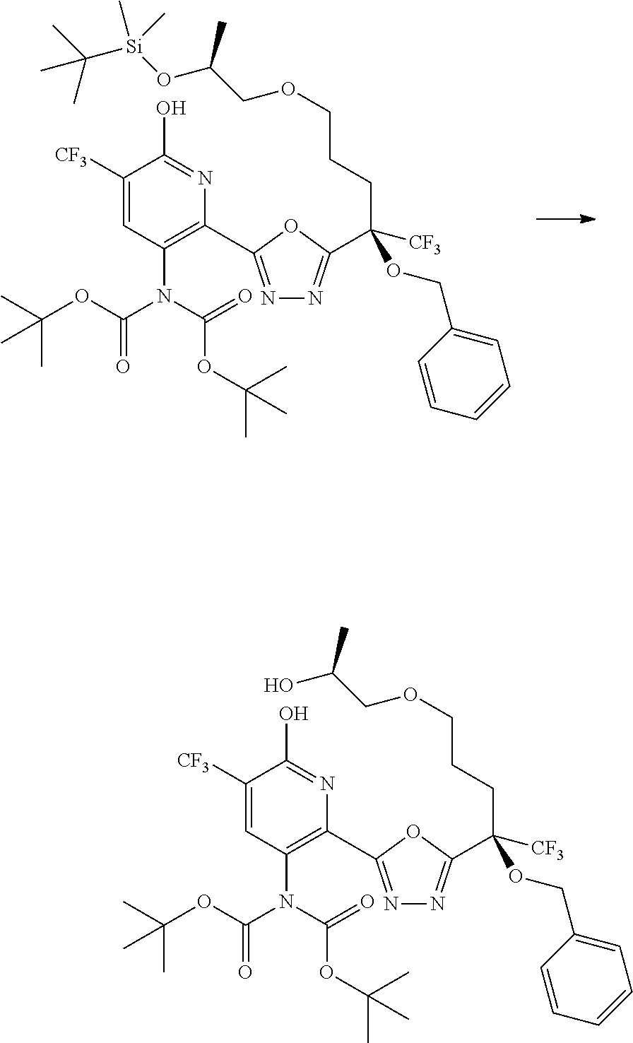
C(C(OCC1=CC=CC=C1)([CF3])C1=NN=C(C2=C(N(C(=O)OC(C)(C)C)C(=O)OC(C)(C)C)C=C([CF3])C(O)=N2)O1)CCOCC(O[Si](C(C)(C)C)(C)C)C.C(C(OCC1=CC=CC=C1)([CF3])C1=NN=C(C2=C(N(C(=O)OC(C)(C)C)C(=O)OC(C)(C)C)C=C([CF3])C(O)=N2)O1)CCOCC(O)C
